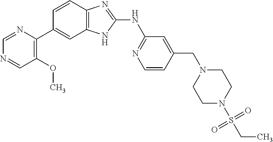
C1=NC(C2=CC3=C(C=C2)N=C(NC2=NC=CC(CN4CCN(S(=O)(=O)CC)CC4)=C2)N3)=C(OC)C=N1
